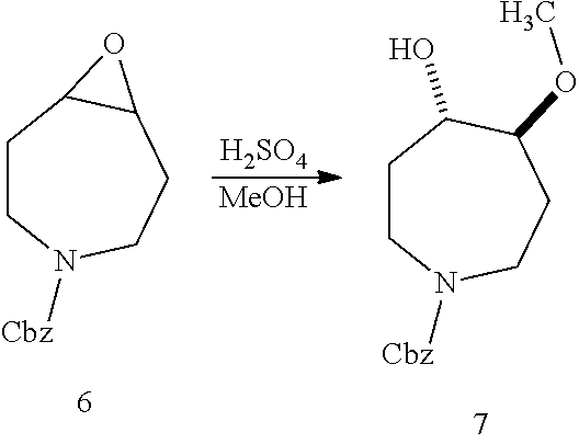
C1CN([Cbz])CCC2C1O2.[H2SO4].[MeOH].C1CN([Cbz])CCC(OC)C1O
